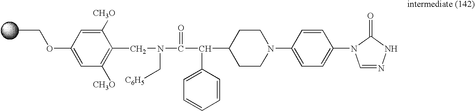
C1([CH3O])=CC(OCC)=CC([CH3O])=C1CN(C(C(C1CCN(C2=CC=C(N3C=NNC3=O)C=C2)CC1)C1=CC=CC=C1)=O)C[C6H5]
